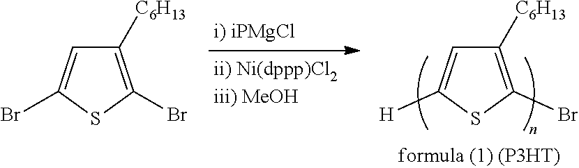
C1([C6H13])=C(Br)SC([H])=C1.C1([C6H13])=C(Br)SC(Br)=C1
